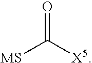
O=C([X5])[SM]
